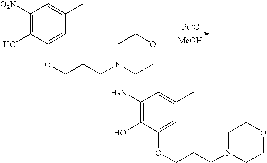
C1([O2N])=C(O)C(OCCCN2CCOCC2)=CC(C)=C1.[MeOH].C1(N)=C(O)C(OCCCN2CCOCC2)=CC(C)=C1
